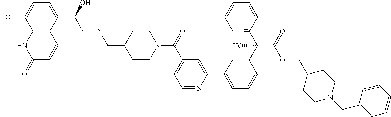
C1=C(C2=CC(C(N3CCC(CNCC(O)C4=CC=C(O)C5=C4C=CC(=O)N5)CC3)=O)=CC=N2)C=C(C(C2=CC=CC=C2)(O)C(=O)OCC2CCN(CC3=CC=CC=C3)CC2)C=C1
